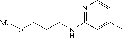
N1=C(NCCCO[Me])C=C(C)C=C1
